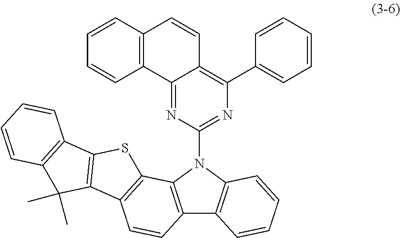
C12=NC(N3C4=C(C5=C3C=CC=C5)C=CC3=C4SC4=C3C(C)(C)C3=C4C=CC=C3)=NC(C3=CC=CC=C3)=C1C=CC1=C2C=CC=C1
